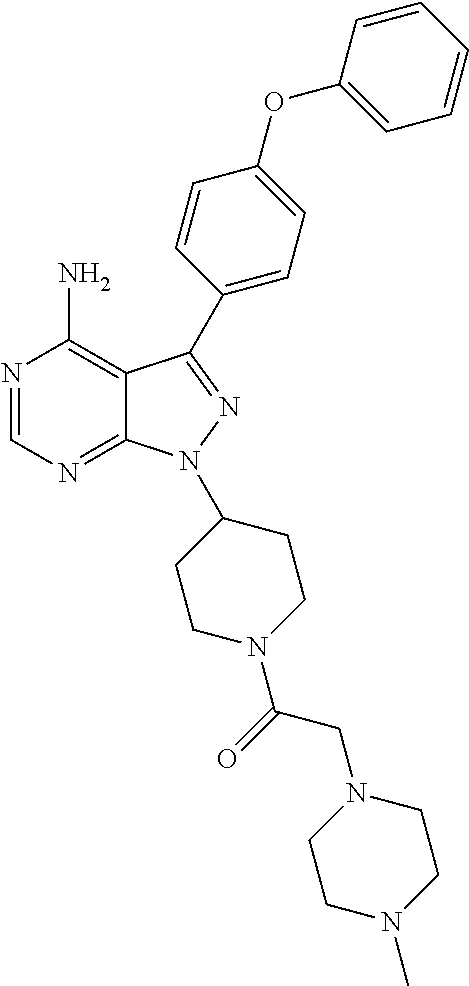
N1=CN=C2C(=C1N)C(C1=CC=C(OC3=CC=CC=C3)C=C1)=NN2C1CCN(C(=O)CN2CCN(C)CC2)CC1
